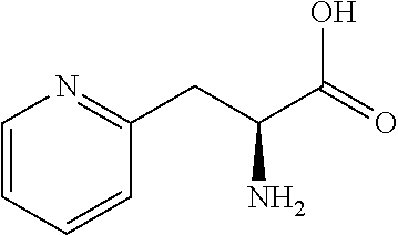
C1(CC(C(=O)O)N)=NC=CC=C1
